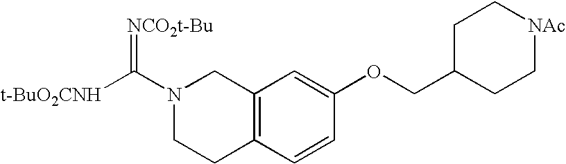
N1(C([t-BuO2CNH])=[NCO2t-Bu])CCC2=C(C1)C=C(OCC1CC[NAc]CC1)C=C2
